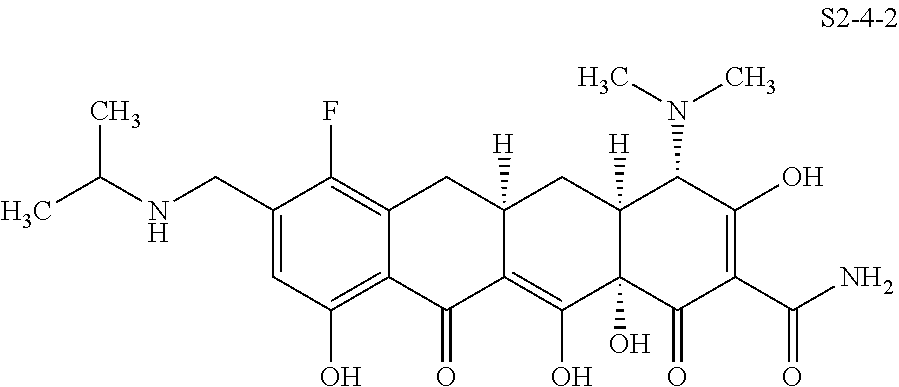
C12=C(O)C=C(CNC(C)C)C(F)=C1CC1([H])C(=C(O)C3(O)C([H])(C1)C(N(C)C)C(O)=C(C(N)=O)C3=O)C2=O
